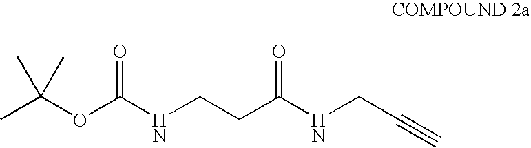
CC(OC(NCCC(NCC#C)=O)=O)(C)C
